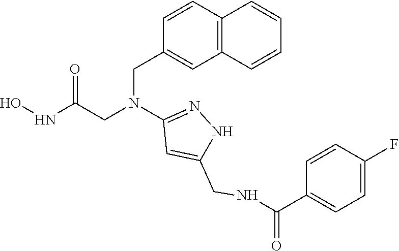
C1(CN(CC(NO)=O)C2=NNC(CNC(C3=CC=C(F)C=C3)=O)=C2)=CC2=C(C=C1)C=CC=C2
